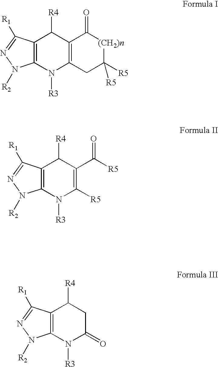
C12=C(N([R3])C3=C(C1[R4])C(=O)[(CH2)n]C([R5])([R5])C3)N([R2])N=C2[R1].C12=C(N([R3])C([R5])=C(C([R5])=O)C1[R4])N([R2])N=C2[R1].C12=C(N([R3])C(=O)CC1[R4])N([R2])N=C2[R1]
